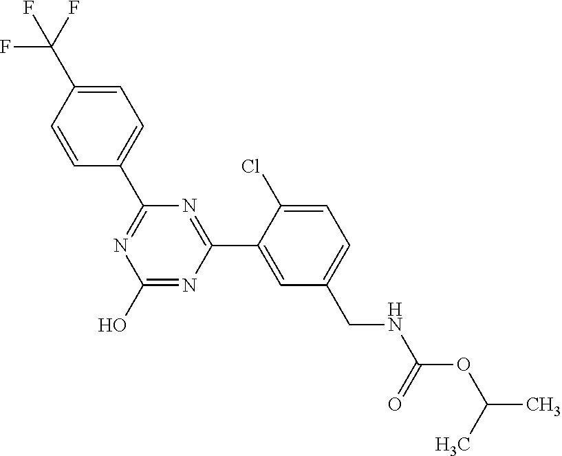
OC1=NC(C2=CC(CNC(OC(C)C)=O)=CC=C2Cl)=NC(C2=CC=C(C(F)(F)F)C=C2)=N1
